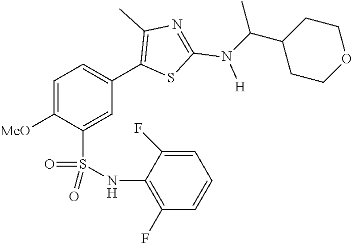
C1=C([MeO])C(S(NC2=C(F)C=CC=C2F)(=O)=O)=CC(C2=C(C)N=C(N([H])C(C3CCOCC3)C)S2)=C1
